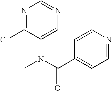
N1=C(Cl)C(N(CC)C(C2=CC=NC=C2)=O)=CN=C1
